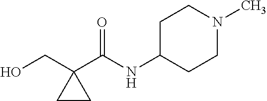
OCC1(C(NC2CCN(C)CC2)=O)CC1
